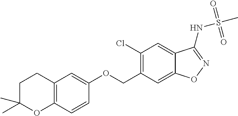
O(CC1=C(Cl)C=C2C(=C1)ON=C2NS(C)(=O)=O)C1=CC2=C(C=C1)OC(C)(C)CC2
